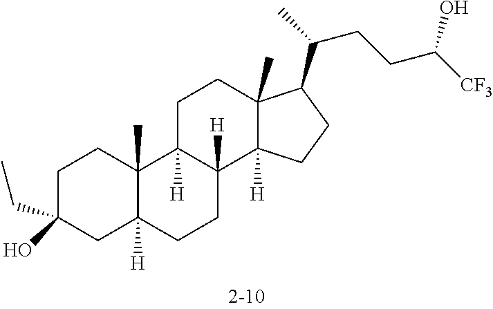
C1C(CC)(O)CC2([H])C(C)(C1)C1([H])C([H])(CC2)C2([H])C(C)(CC1)C(C(CCC(O)[CF3])C)CC2
